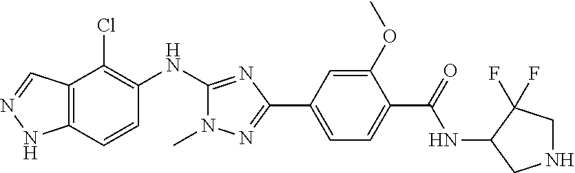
C12=C(C=CC(NC3=NC(C4=CC=C(C(=O)NC5CNCC5(F)F)C(OC)=C4)=NN3C)=C1Cl)NN=C2
